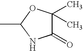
CC1NC(=O)C(C)(C)O1
